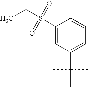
C1(S(CC)(=O)=O)=CC(C(C)(C)C)=CC=C1
